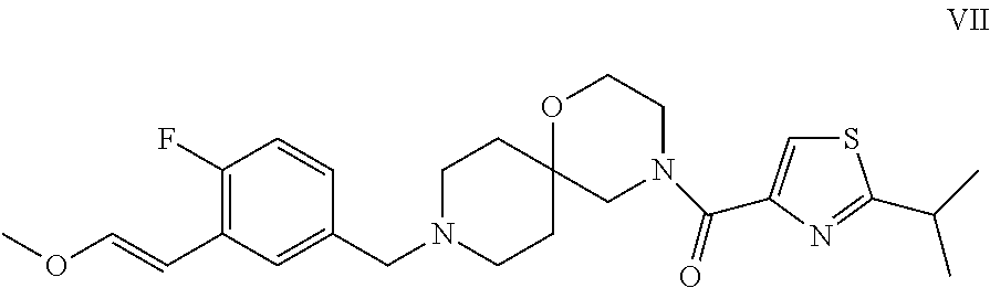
O(C=CC1=C(F)C=CC(CN2CCC3(CC2)OCCN(C(=O)C2=CSC(C(C)C)=N2)C3)=C1)C
